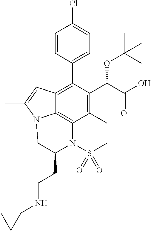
C1=CC(C2=C3C4=C(C(C)=C2C(C(=O)O)OC(C)(C)C)N(S(=O)(C)=O)C(CCNC2CC2)CN4C(C)=C3)=CC=C1Cl
